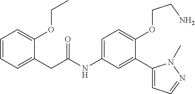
C1=C(CC(=O)NC2=CC=C(OCCN)C(C3=CC=NN3C)=C2)C(OCC)=CC=C1
